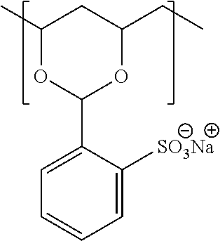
C1(C)OC(C2=CC=CC=C2[SO3Na])OC(CC)C1
